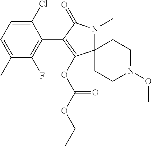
C12(N(C)C(=O)C(C3=C(F)C(C)=CC=C3Cl)=C1OC(OCC)=O)CCN(OC)CC2
